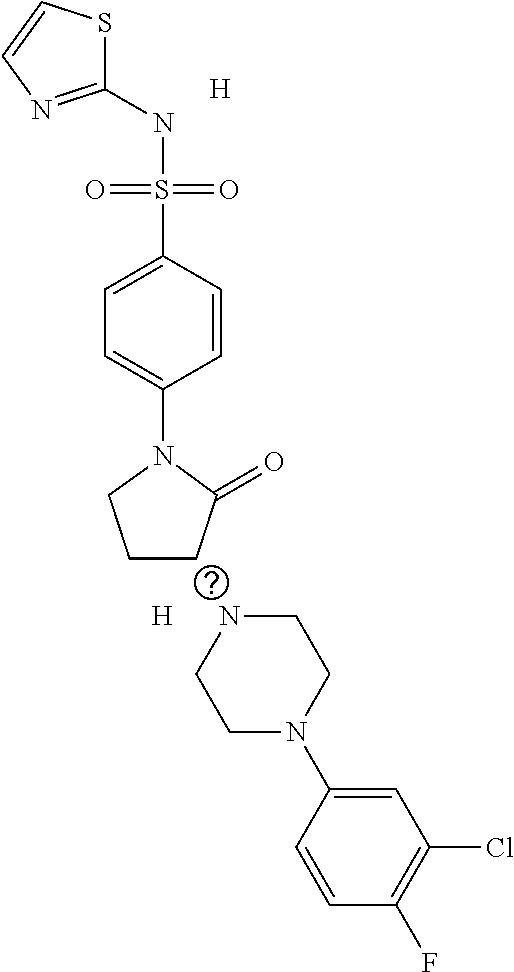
C1(NS(C2=CC=C(N3CCCC3=O)C=C2)(=O)=O)=NC=CS1.[H].[H].N1CCN(C2=CC(Cl)=C(F)C=C2)CC1
